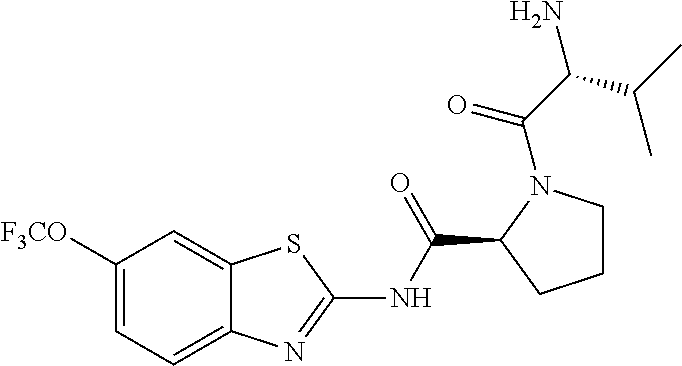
C1([F3CO])=CC=C2C(=C1)SC(NC(C1CCCN1C(=O)C(C(C)C)N)=O)=N2
